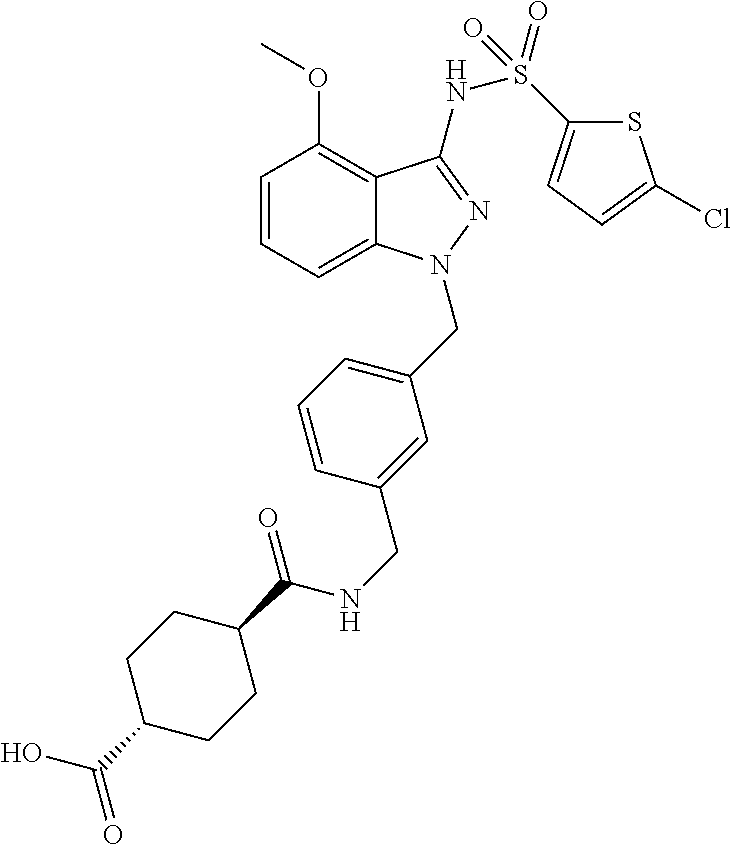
C1=CC=C2C(=C1OC)C(NS(=O)(C1=CC=C(Cl)S1)=O)=NN2CC1=CC=CC(CNC(C2CCC(C(O)=O)CC2)=O)=C1
